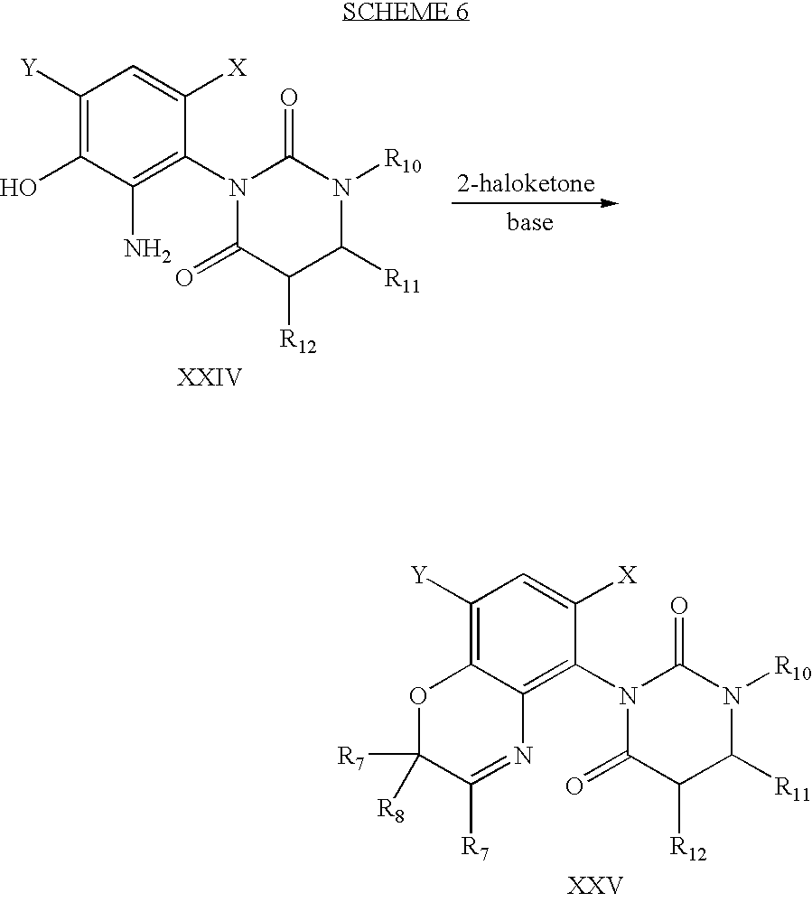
C1([Y])=C(O)C(N)=C(N2C(=O)C([R12])C([R11])N([R10])C2=O)C([X])=C1.C1([Y])=C2C(=C(N3C(=O)C([R12])C([R11])N([R10])C3=O)C([X])=C1)N=C([R7])C([R7])([R8])O2
